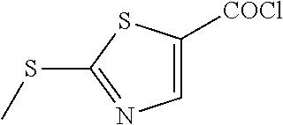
C1=C([COCl])SC(SC)=N1
